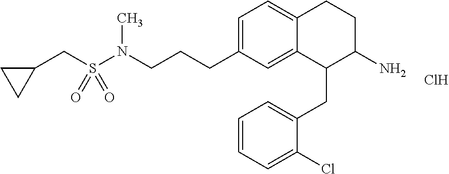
Cl.C1=C(CCCN(S(CC2CC2)(=O)=O)C)C=C2C(=C1)CCC(N)C2CC1=CC=CC=C1Cl
